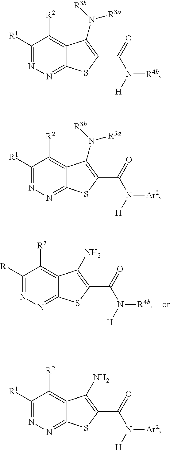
C1([R1])=NN=C2C(=C1[R2])C(N)=C(C(=O)N([R4b])[H])S2.C1([R1])=NN=C2C(=C1[R2])C(N([R3b])[R3a])=C(C(=O)N([R4b])[H])S2.C1([R1])=NN=C2C(=C1[R2])C(N([R3b])[R3a])=C(C(=O)N([Ar2])[H])S2.C1([R1])=NN=C2C(=C1[R2])C(N)=C(C(=O)N([Ar2])[H])S2
